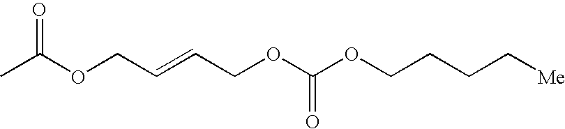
C(OC(OCCCC[Me])=O)C=CCOC(C)=O
